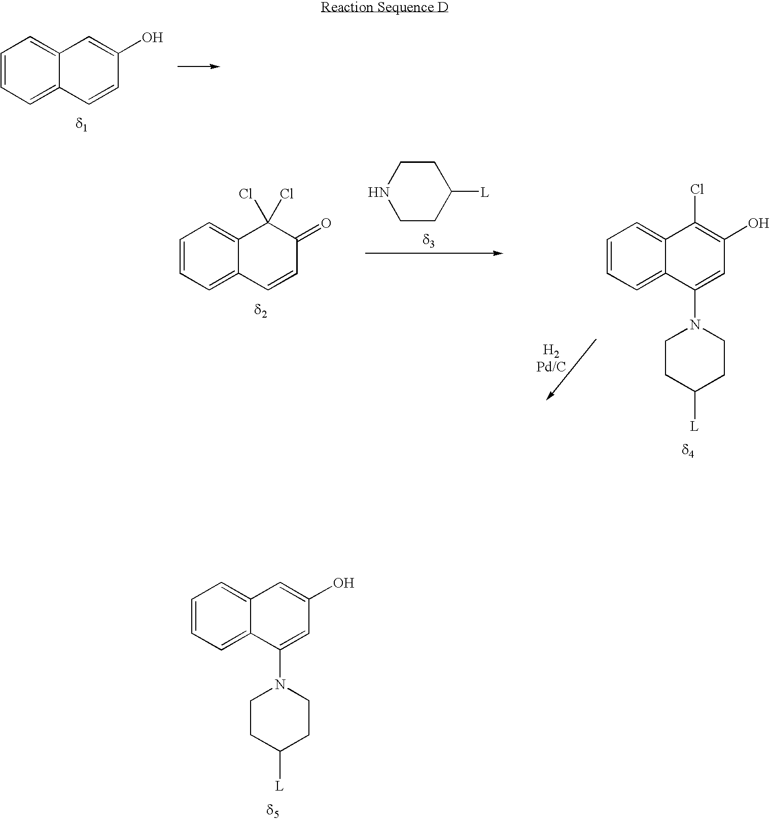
C1=CC=C2C(=C1)C=C(O)C=C2.C1=CC=C2C(=C1)C=C(O)C=C2N1CCC([L])CC1.C1=CC=C2C(=C1)C(Cl)=C(O)C=C2N1CCC([L])CC1.N1CCC([L])CC1.C1=CC=C2C(=C1)C(Cl)(Cl)C(=O)C=C2
